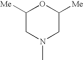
N1(C)CC([Me])OC([Me])C1
